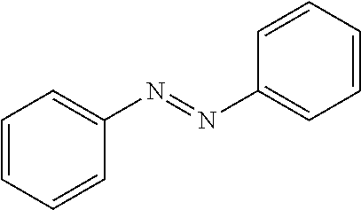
C1=CC=CC(N=NC2=CC=CC=C2)=C1
